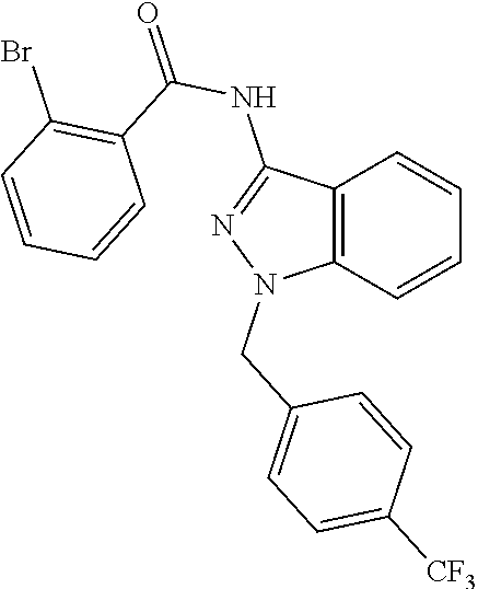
C12=C(C=CC=C1)N(CC1=CC=C([CF3])C=C1)N=C2NC(=O)C1=C(Br)C=CC=C1
